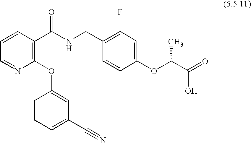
C1=NC(OC2=CC(C#N)=CC=C2)=C(C(NCC2=C(F)C=C(OC(C(=O)O)C)C=C2)=O)C=C1
